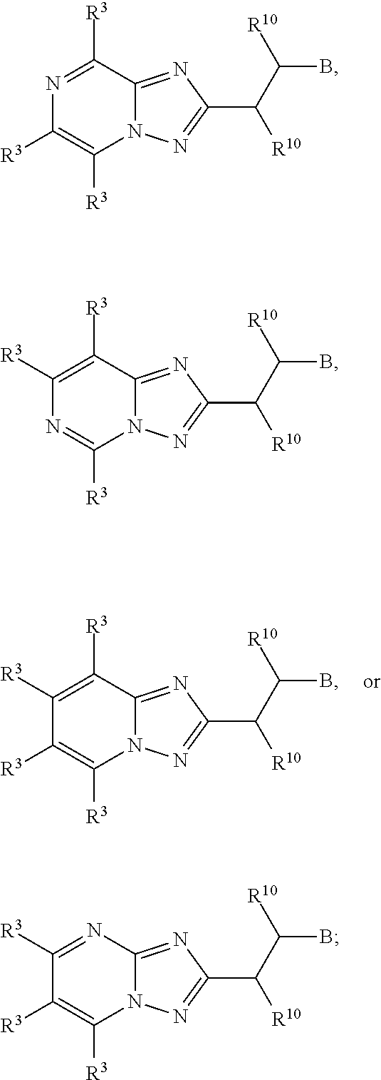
C1([R3])=C([R3])C2=NC(C([R10])C(B)[R10])=NN2C([R3])=C1[R3].N1=C([R3])C2=NC(C([R10])C(B)[R10])=NN2C([R3])=C1[R3].C1([R3])=C([R3])C2=NC(C([R10])C(B)[R10])=NN2C([R3])=N1.C1([R3])=NC2=NC(C([R10])C(B)[R10])=NN2C([R3])=C1[R3]
